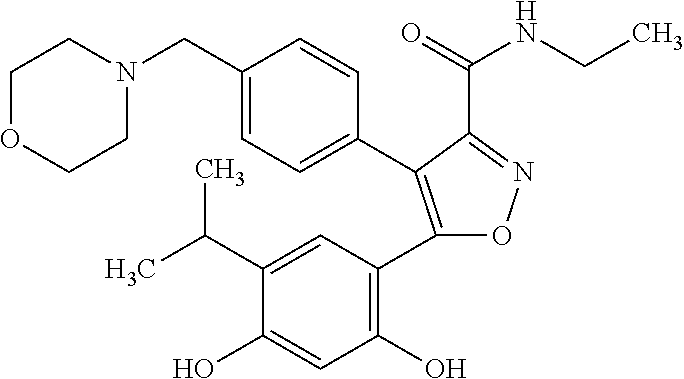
C1=CC(CN2CCOCC2)=CC=C1C1=C(C2=C(O)C=C(O)C(C(C)C)=C2)ON=C1C(=O)NCC
